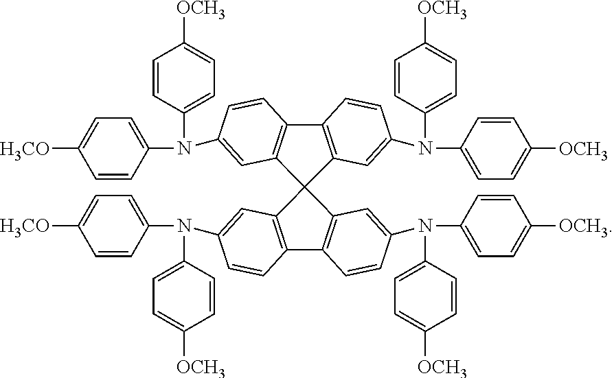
C12=C(C=C(N(C3=CC=C([OCH3])C=C3)C3=CC=C([H3CO])C=C3)C=C1)C1(C3=C2C=CC(N(C2=CC=C([OCH3])C=C2)C2=CC=C([OCH3])C=C2)=C3)C2=C(C3=C1C=C(N(C1=CC=C([OCH3])C=C1)C1=CC=C([OCH3])C=C1)C=C3)C=CC(N(C1=CC=C([OCH3])C=C1)C1=CC=C([H3CO])C=C1)=C2
